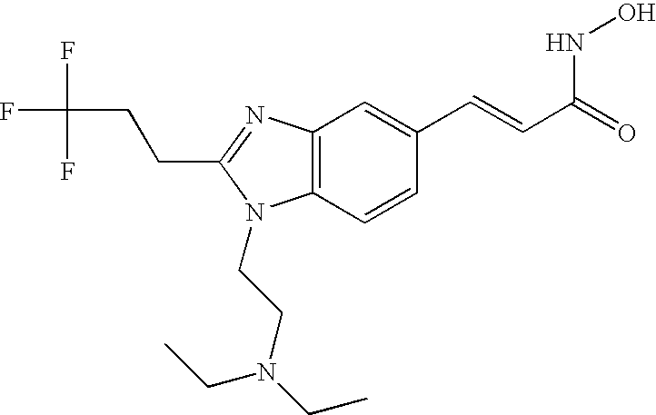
C12=C(N=C(CCC(F)(F)F)N1CCN(CC)CC)C=C(C=CC(=O)NO)C=C2
